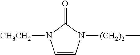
C1=CN([(CH2)2]C)C(=O)N1[CH3CH2]
